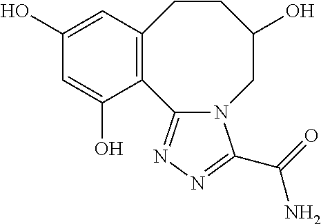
C12=C(C=C(O)C=C1O)CCC(O)CN1C2=NN=C1C(N)=O
